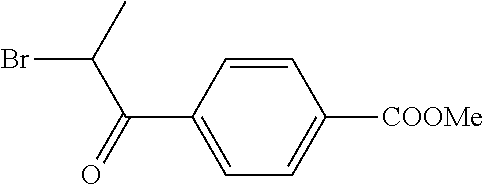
C1=C(C(C(Br)C)=O)C=CC([COOMe])=C1
